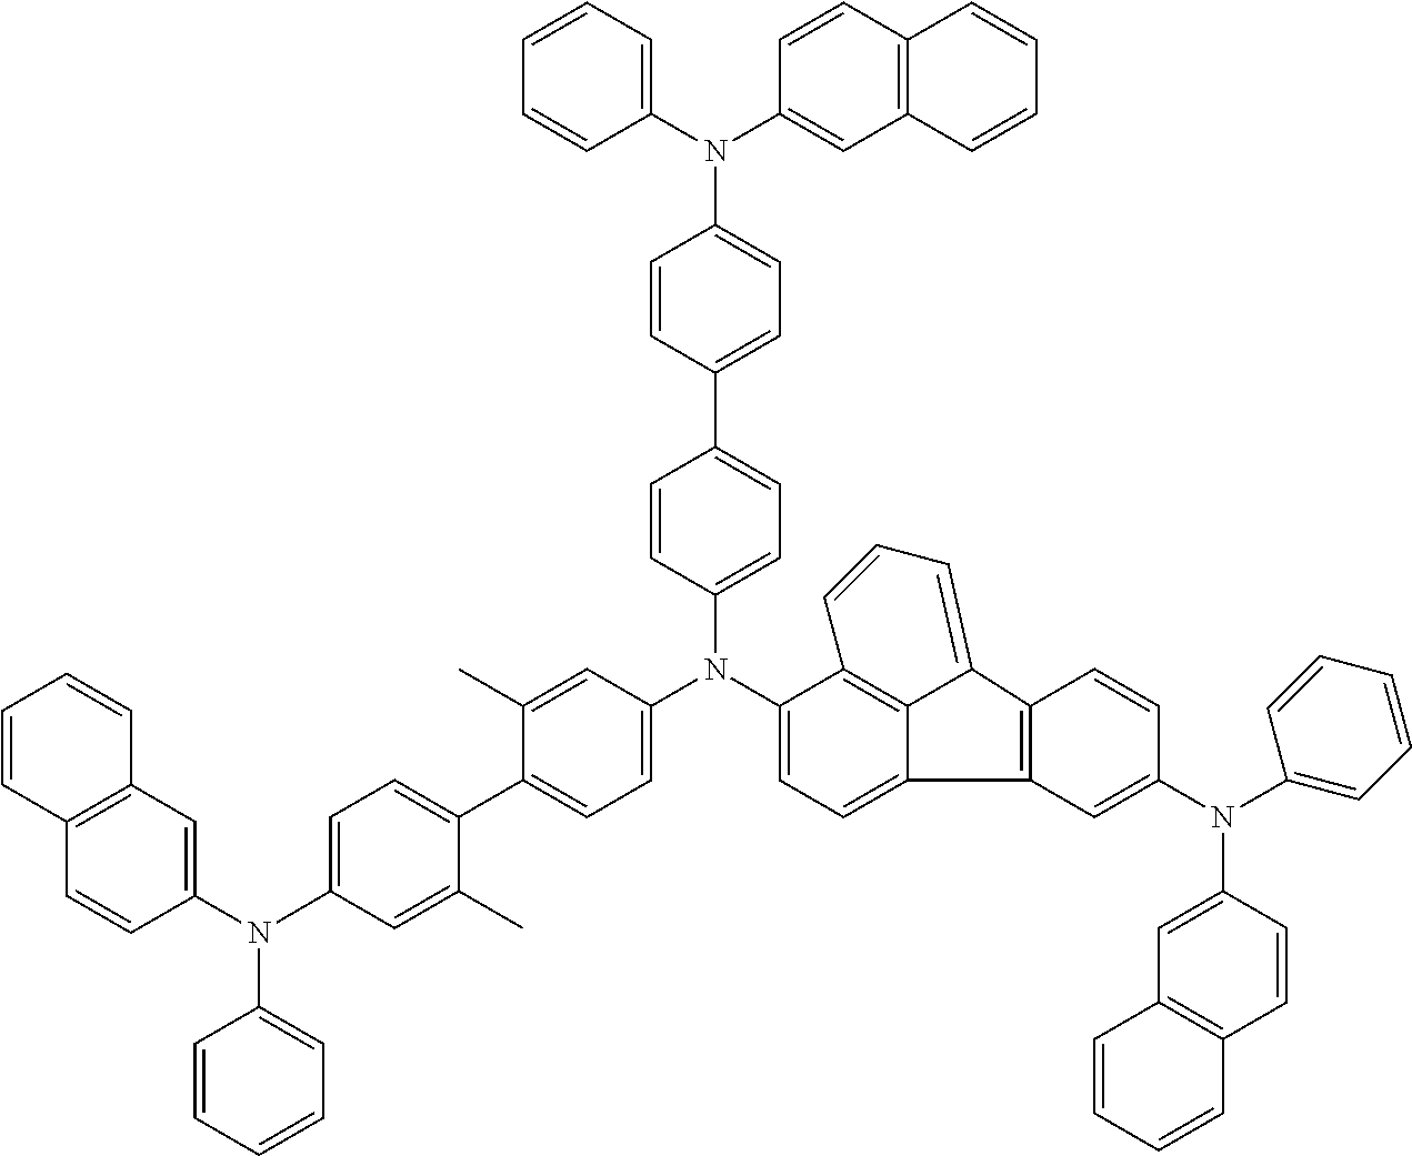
C1(C2=CC=C(N(C3=CC=CC=C3)C3=CC4=C(C=C3)C=CC=C4)C=C2)=CC=C(N(C2=CC=C3C4=C2C=CC=C4C2=C3C=C(N(C3=CC=CC=C3)C3=CC4=C(C=C3)C=CC=C4)C=C2)C2=CC=C(C3=CC=C(N(C4=CC5=C(C=C4)C=CC=C5)C4=CC=CC=C4)C=C3C)C(C)=C2)C=C1
